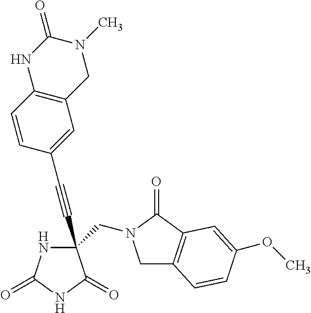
C(#CC1(CN2CC3=C(C2=O)C=C(OC)C=C3)NC(=O)NC1=O)C1=CC2=C(C=C1)NC(=O)N(C)C2
